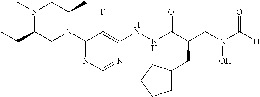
C1(N2C(C)CN(C)C(CC)C2)=NC(C)=NC(NNC(=O)C(CN(O)C(=O)[H])CC2CCCC2)=C1F
